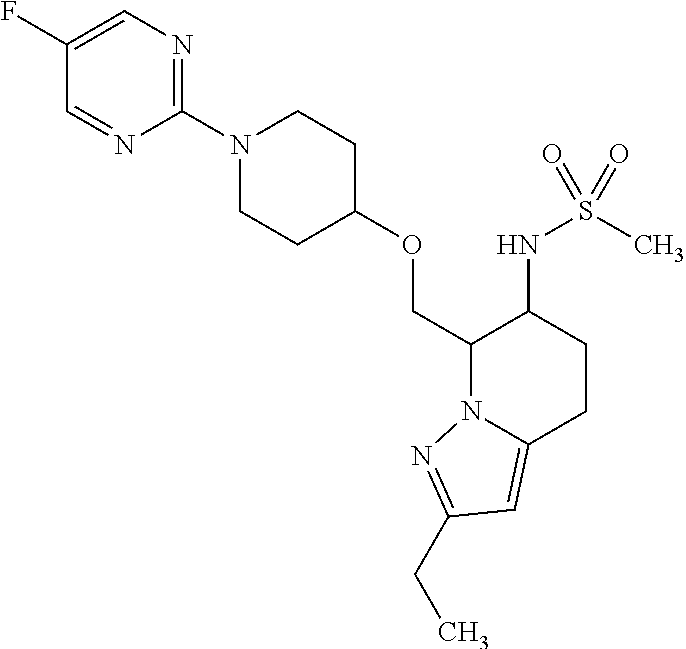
O(CC1N2C(=CC(CC)=N2)CCC1NS(C)(=O)=O)C1CCN(C2=NC=C(F)C=N2)CC1
